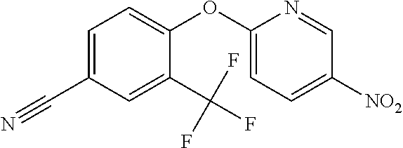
C1=C(C#N)C=C(C(F)(F)F)C(OC2=CC=C([NO2])C=N2)=C1
